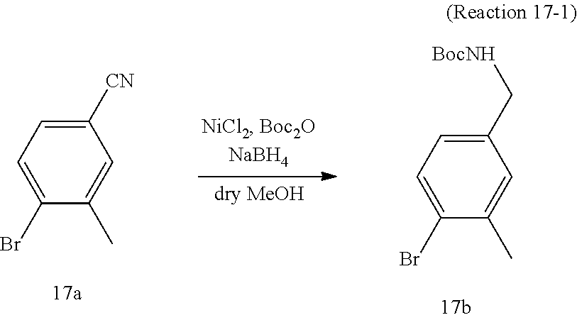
C1([CN])=CC=C(Br)C(C)=C1.C1(C[BocNH])=CC=C(Br)C(C)=C1
